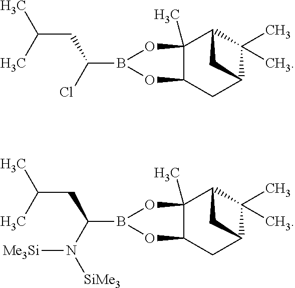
C12(C)C(CC3C(C)(C)C1C3)OB(C(Cl)CC(C)C)O2.C12(C)C(CC3C(C)(C)C1C3)OB(C(N([SiMe3])[Me3Si])CC(C)C)O2
